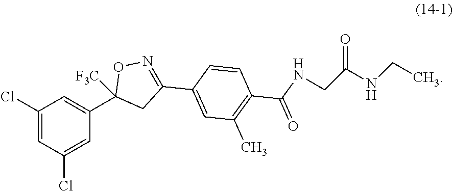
C1(Cl)=CC(Cl)=CC(C2([F3C])CC(C3=CC(C)=C(C(NCC(=O)NCC)=O)C=C3)=NO2)=C1
